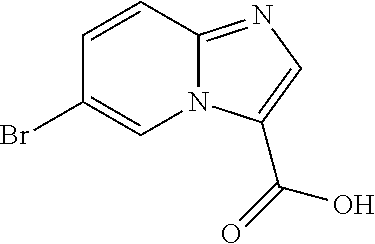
C1=CC2=NC=C(C(=O)O)N2C=C1Br
